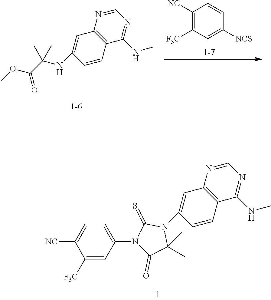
C1([F3C])=CC(N2C(=O)C(C)(C)N(C3=CC4=C(C=C3)C(NC)=NC=N4)C2=S)=CC=C1[NC].C1([NC])=C([F3C])C=C([NCS])C=C1.N(C(C(OC)=O)(C)C)C1=CC2=C(C=C1)C(NC)=NC=N2
